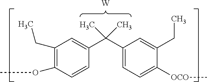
C1(CC)=C(OC)C=CC(C(C2=CC=C([OCO]C)C(CC)=C2)(C)C)=C1.[W]
